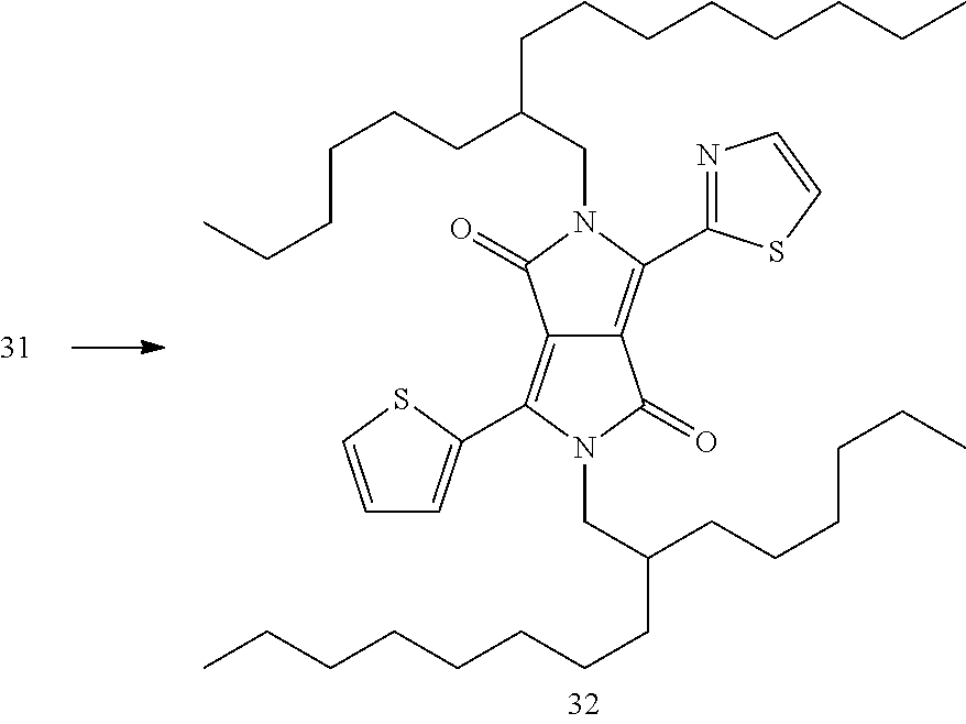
C12=C(C3=CC=CS3)N(CC(CCCCCC)CCCCCCCC)C(=O)C1=C(C1=NC=CS1)N(CC(CCCCCCCC)CCCCCC)C2=O
